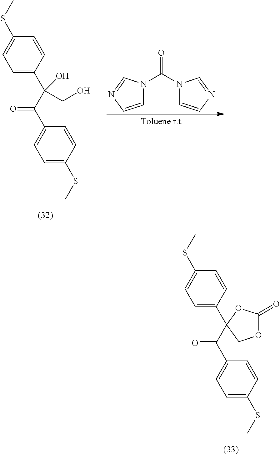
C1=C(C(C(C2=CC=C(SC)C=C2)=O)(CO)O)C=CC(SC)=C1.N1(C(N2C=CN=C2)=O)C=CN=C1.C1=C(C2(C(C3=CC=C(SC)C=C3)=O)OC(=O)OC2)C=CC(SC)=C1
